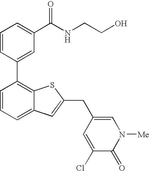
C1=CC(C2=C3C(=CC=C2)C=C(CC2=CN([Me])C(=O)C(Cl)=C2)S3)=CC(C(NCCO)=O)=C1
